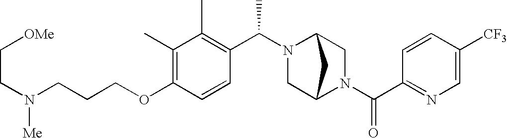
C(OC1=C(C)C(C)=C(C(N2C3CN(C(C4=NC=C([CF3])C=C4)=O)C(C2)C3)C)C=C1)CCN(CC[OMe])[Me]
